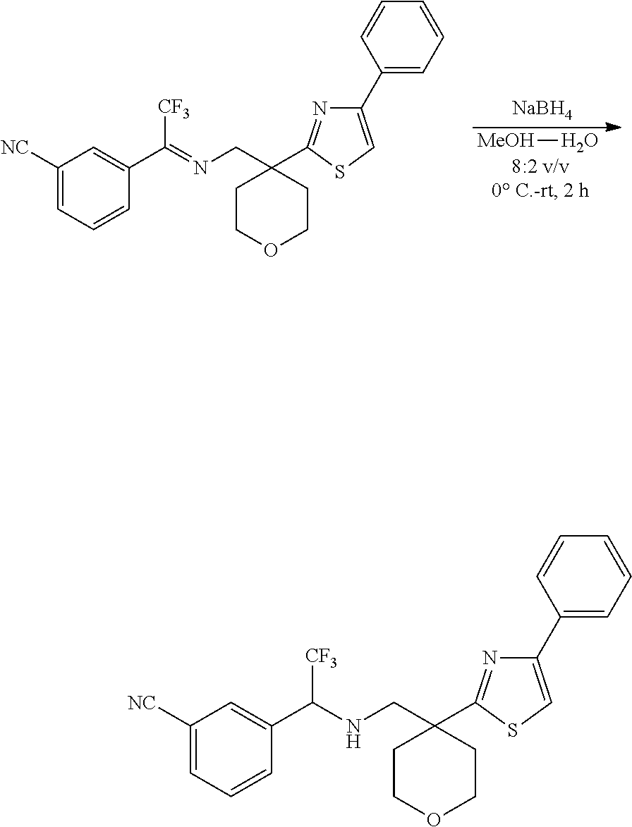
[NC]C1=CC=CC(C(=NCC2(C3=NC(C4=CC=CC=C4)=CS3)CCOCC2)[CF3])=C1.[NaBH4].[MeOH]O.[NC]C1=CC=CC(C(NCC2(C3=NC(C4=CC=CC=C4)=CS3)CCOCC2)[CF3])=C1
